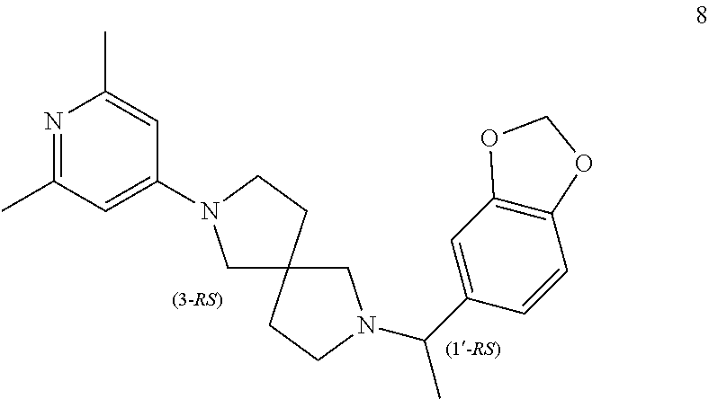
N1=C(C)C=C(N2CC3(CC2)CCN(C(C2=CC4=C(C=C2)OCO4)C)C3)C=C1C
